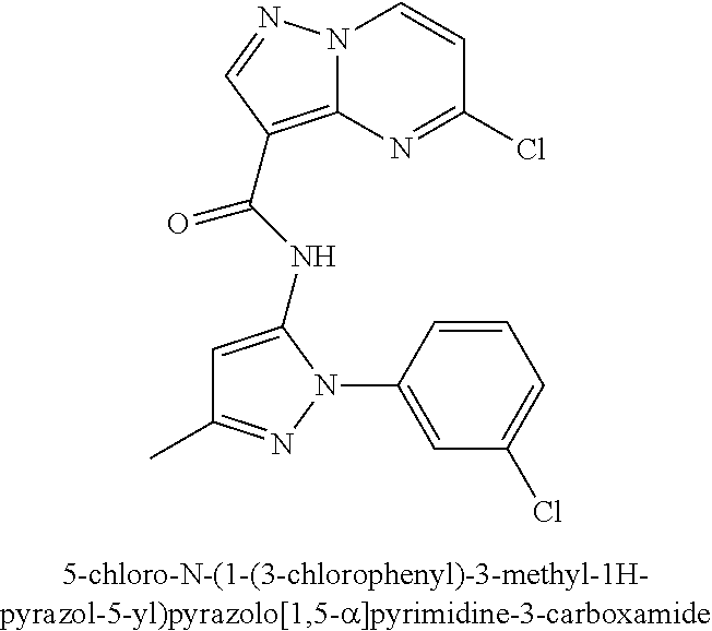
N12C(=C(C(NC3=CC(C)=NN3C3=CC(Cl)=CC=C3)=O)C=N1)N=C(Cl)C=C2
